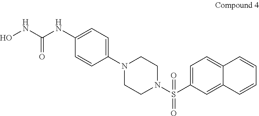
N(C(NC1=CC=C(N2CCN(S(C3=CC=C4C(=C3)C=CC=C4)(=O)=O)CC2)C=C1)=O)O
